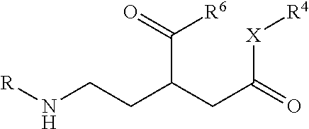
N(CCC(CC(=O)[X][R4])C(=O)[R6])[R]
